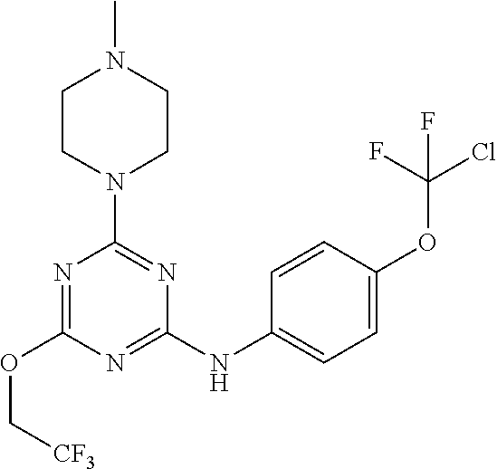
N1=C(NC2=CC=C(OC(Cl)(F)F)C=C2)N=C(N2CCN(C)CC2)N=C1OC[CF3]
